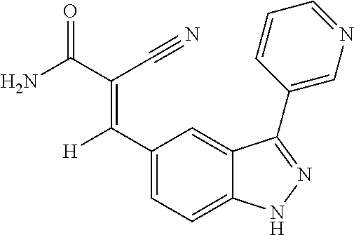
C1(C(=C(C#N)C(=O)N)[H])=CC=C2C(=C1)C(C1=CN=CC=C1)=NN2
